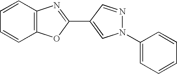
C12=C(OC(C3=CN(C4=CC=CC=C4)N=C3)=N1)C=CC=C2
